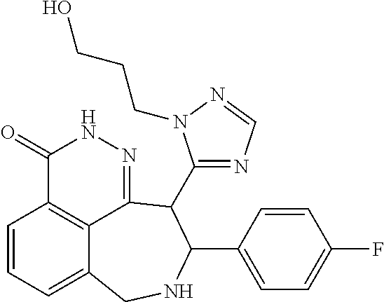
C1=CC=C2C3=C1C(=O)NN=C3C(C1=NC=NN1CCCO)C(C1=CC=C(F)C=C1)NC2
